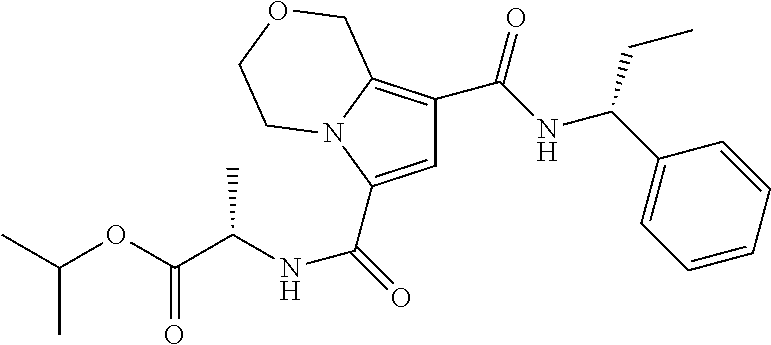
C1=C(C(=O)NC(C(OC(C)C)=O)C)N2C(=C1C(NC(C1=CC=CC=C1)CC)=O)COCC2
